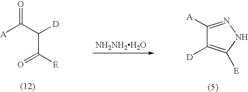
[A]C(C(C(=O)[E])[D])=O.[NH2NH2H2O].C1([A])=NNC([E])=C1[D]
